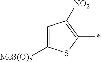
C1([MeS(O)2])=CC([NO2])=C(*)S1
